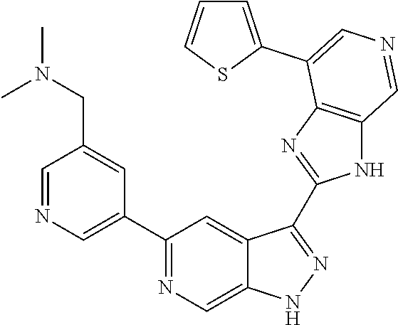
C1(C2=CN=CC(CN(C)C)=C2)=NC=C2C(=C1)C(C1=NC3=C(N1)C=NC=C3C1=CC=CS1)=NN2
